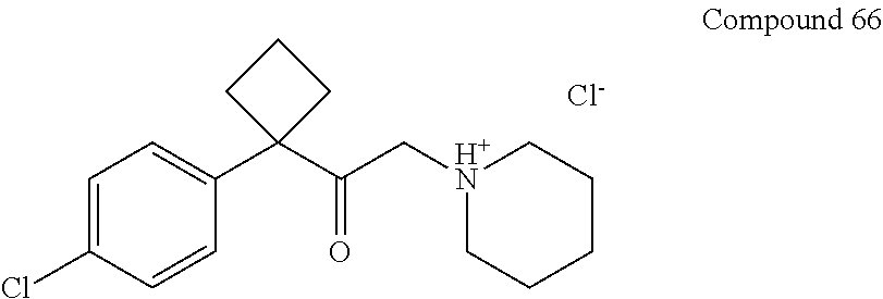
C1=C(Cl)C=CC(C2(C(C[H+N]3CCCCC3)=O)CCC2)=C1.[Cl-]
